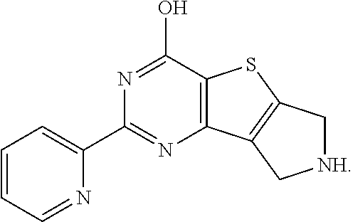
N1=C(O)C2=C(N=C1C1=CC=CC=N1)C1=C(S2)C[NH]C1
